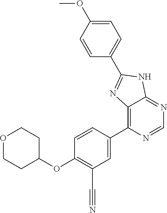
O1CCC(OC2=C(C#N)C=C(C3=C4C(=NC=N3)NC(C3=CC=C(OC)C=C3)=N4)C=C2)CC1
